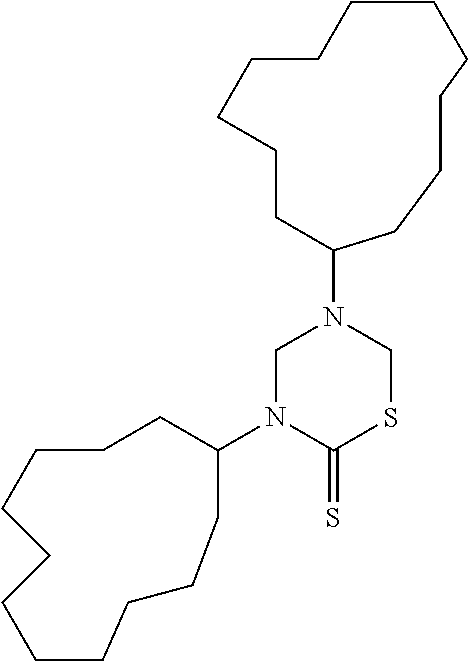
C1N(C2CCCCCCCCCCC2)C(=S)SCN1C1CCCCCCCCCCC1
